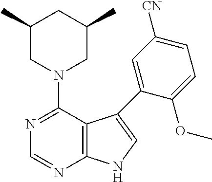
C1(N2CC(C)CC(C)C2)=NC=NC2=C1C(C1=CC([CN])=CC=C1OC)=CN2
